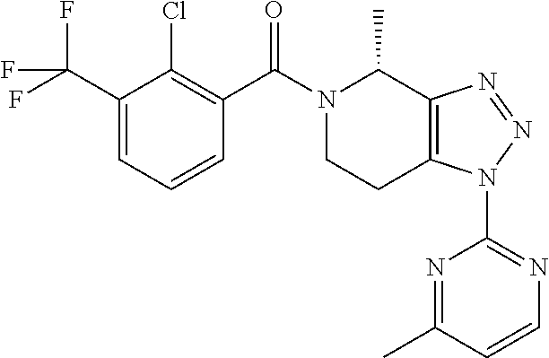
C12=C(C(C)N(C(C3=C(Cl)C(C(F)(F)F)=CC=C3)=O)CC1)N=NN2C1=NC=CC(C)=N1
